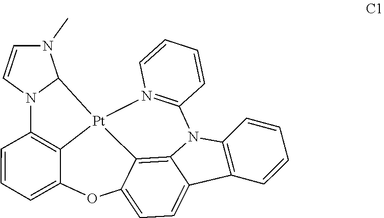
C12=C3C=CC=C1OC1=CC=C4C5=C1[Pt]2(N1=C(C=CC=C1)N5C1=C4C=CC=C1)C1N(C)C=CN13
